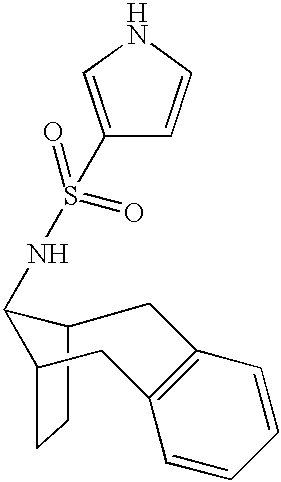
C12CCC(C1NS(C1=CNC=C1)(=O)=O)CC1=C(C=CC=C1)C2
